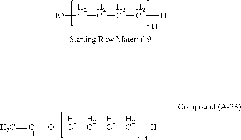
O(CCCC[H])C=C.OCCCC[H]
